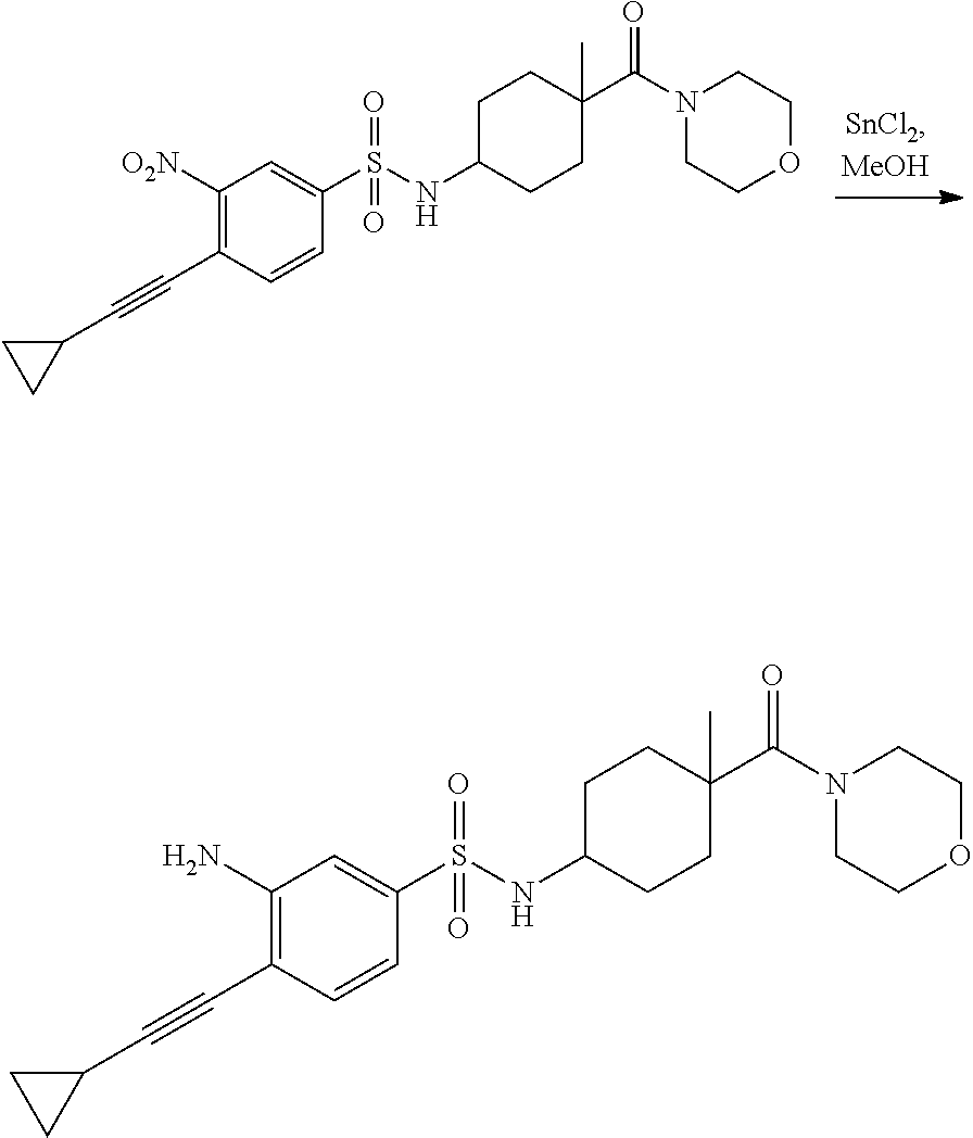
C1C(NS(C2=CC([O2N])=C(C#CC3CC3)C=C2)(=O)=O)CCC(C(N2CCOCC2)=O)(C)C1.C1C(NS(C2=CC(N)=C(C#CC3CC3)C=C2)(=O)=O)CCC(C(N2CCOCC2)=O)(C)C1
